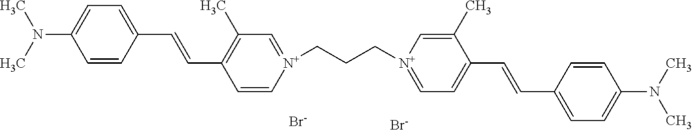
C1=CC(C=CC2=C(C)C=[N+](CCC[N+]3=CC=C(C=CC4=CC=C(N(C)C)C=C4)C(C)=C3)C=C2)=CC=C1N(C)C.[Br-].[Br-]
